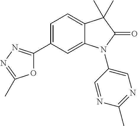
C1=C(C2=NN=C(C)O2)C=C2C(=C1)C(C)(C)C(=O)N2C1=CN=C(C)N=C1
